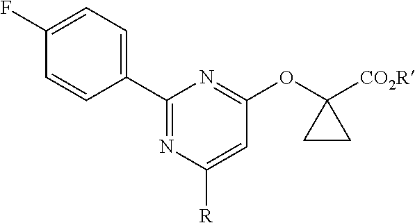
C1(F)=CC=C(C2=NC([R])=CC(OC3([CO2R])CC3)=N2)C=C1
